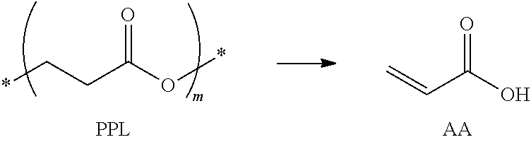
C=CC(O)=O.[AA].*CCC(O*)=O
